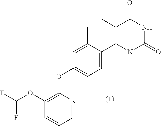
C1=C(C)C(C2=C(C)C(=O)NC(=O)N2C)=CC=C1OC1=C(OC(F)F)C=CC=N1
